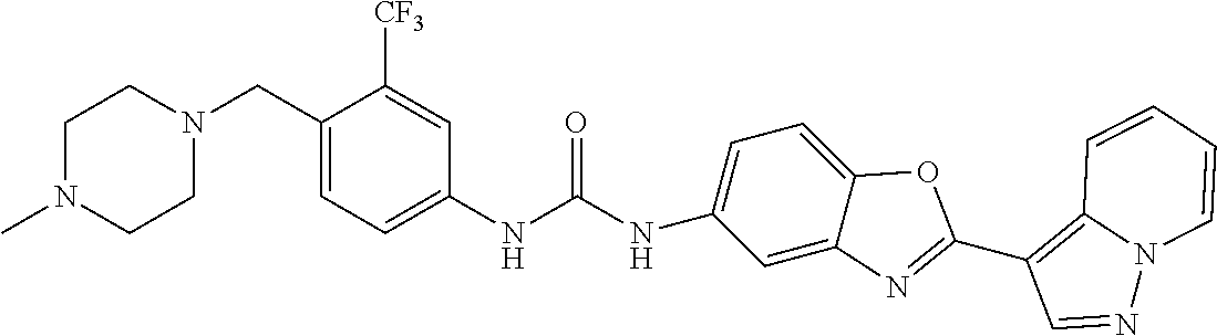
C1N(C)CCN(CC2=CC=C(NC(=O)NC3=CC=C4OC(C5=C6N(N=C5)C=CC=C6)=NC4=C3)C=C2[CF3])C1
